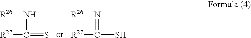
[R26]NC(=S)[R27].[R26]N=C(S)[R27]
